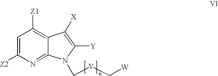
C1=C([Z2])N=C2C(=C1[Z1])C([X])=C([Y])N2C[V]C[W]
